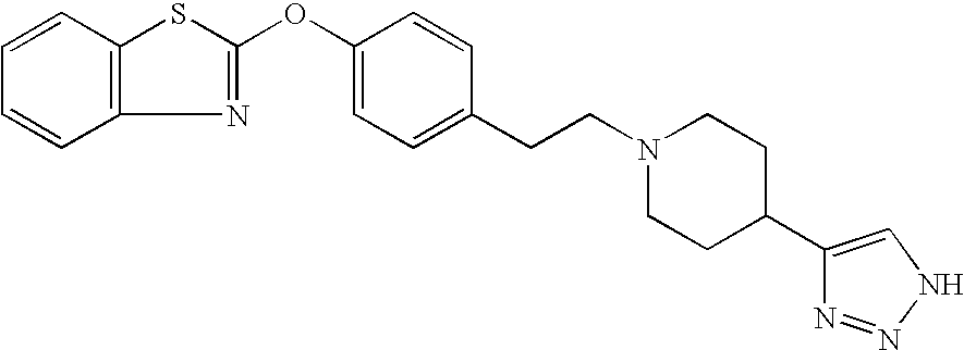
C12=C(C=CC=C1)SC(OC1=CC=C(CCN3CCC(C4=CNN=N4)CC3)C=C1)=N2
